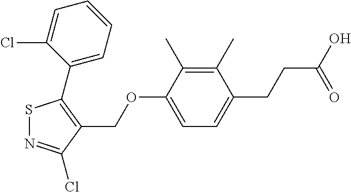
S1N=C(Cl)C(COC2=CC=C(CCC(=O)O)C(C)=C2C)=C1C1=CC=CC=C1Cl
